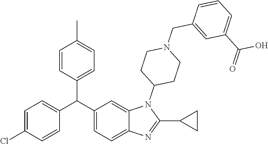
C1=C(Cl)C=CC(C(C2=CC=C(C)C=C2)C2=CC=C3C(=C2)N(C2CCN(CC4=CC(C(O)=O)=CC=C4)CC2)C(C2CC2)=N3)=C1
